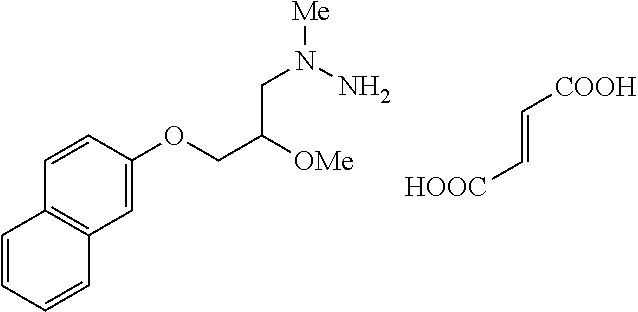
C1=C(OCC([OMe])CN([Me])N)C=CC2=C1C=CC=C2.C(=C[HOOC])[COOH]
